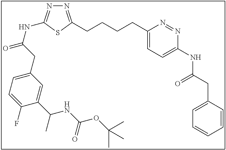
N1=C(CCCCC2=CC=C(NC(CC3=CC=CC=C3)=O)N=N2)SC(NC(=O)CC2=CC=C(F)C(C(C)NC(OC(C)(C)C)=O)=C2)=N1
